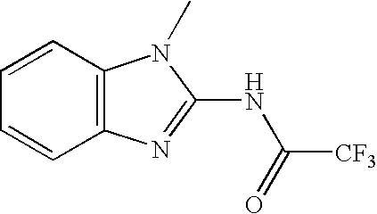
C1=CC2=C(C=C1)N=C(NC([CF3])=O)N2C
